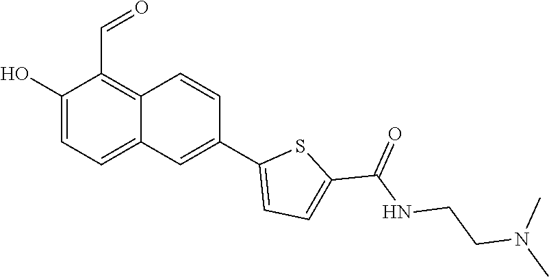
OC1=CC=C2C(=C1C=O)C=CC(C1=CC=C(C(NCCN(C)C)=O)S1)=C2
